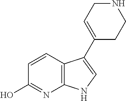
C12=C(C=CC(O)=N1)C(C1=CCNCC1)=CN2
